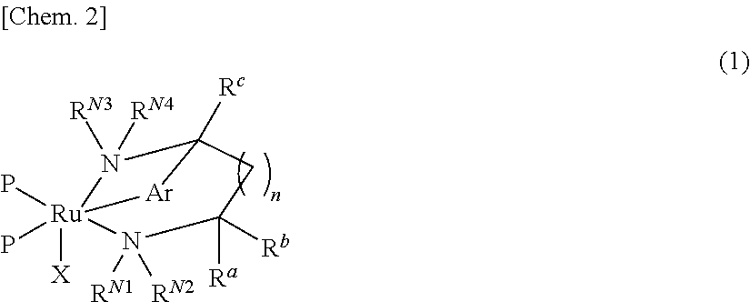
C1([Ra])([Rb])N([RN1])([RN2])[Ru]2(P)(P)([X])N([RN4])([RN3])C([Rc])(C1)[Ar]2
